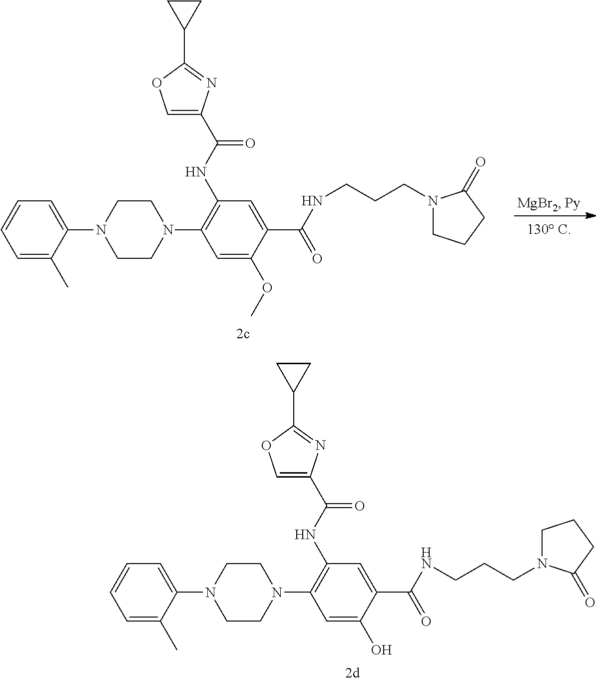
C1(C(NCCCN2CCCC2=O)=O)=CC(NC(=O)C2=COC(C3CC3)=N2)=C(N2CCN(C3=CC=CC=C3C)CC2)C=C1O.C1(C(NCCCN2CCCC2=O)=O)=CC(NC(=O)C2=COC(C3CC3)=N2)=C(N2CCN(C3=CC=CC=C3C)CC2)C=C1OC
